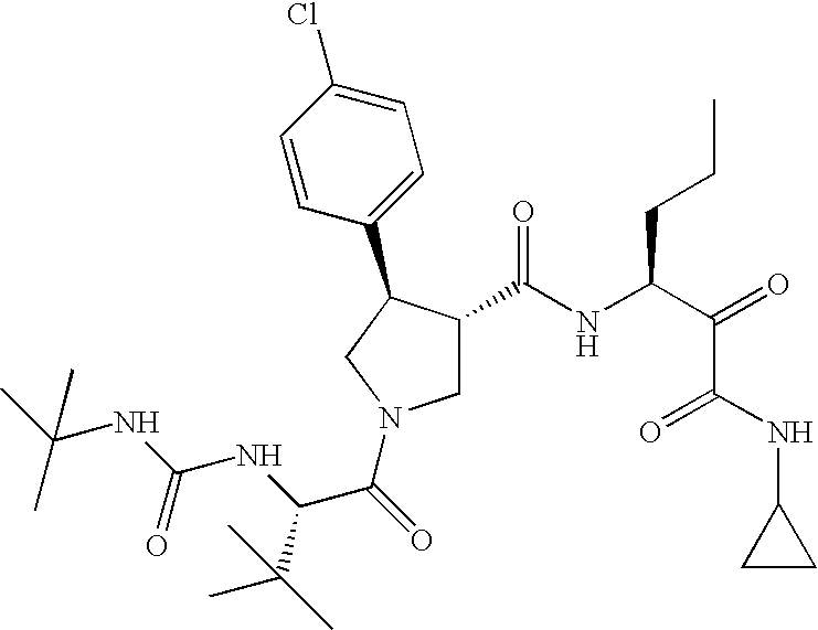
C1=C(Cl)C=CC(C2C(C(NC(C(=O)C(NC3CC3)=O)CCC)=O)CN(C(=O)C(NC(NC(C)(C)C)=O)C(C)(C)C)C2)=C1
